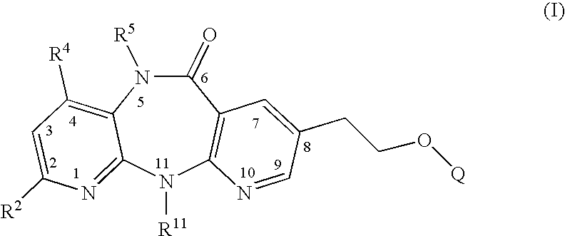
N1([R11])C2=C(C(=O)N([R5])C3=C([R4])C=C([R2])N=C13)C=C(CCO[Q])C=N2
